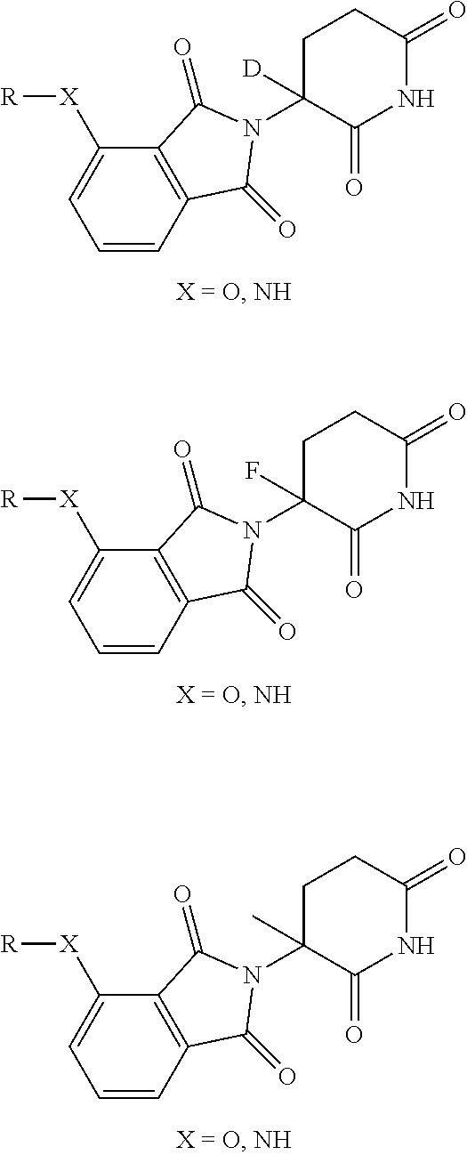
C1=CC2=C(C([X][R])=C1)C(=O)N(C1([D])C(=O)NC(=O)CC1)C2=O.C1=CC2=C(C([X][R])=C1)C(=O)N(C1(F)C(=O)NC(=O)CC1)C2=O.C1=CC2=C(C([X][R])=C1)C(=O)N(C1(C)C(=O)NC(=O)CC1)C2=O
